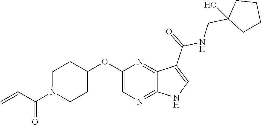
C1N(C(C=C)=O)CCC(OC2=CN=C3C(=N2)C(C(=O)NCC2(O)CCCC2)=CN3)C1
